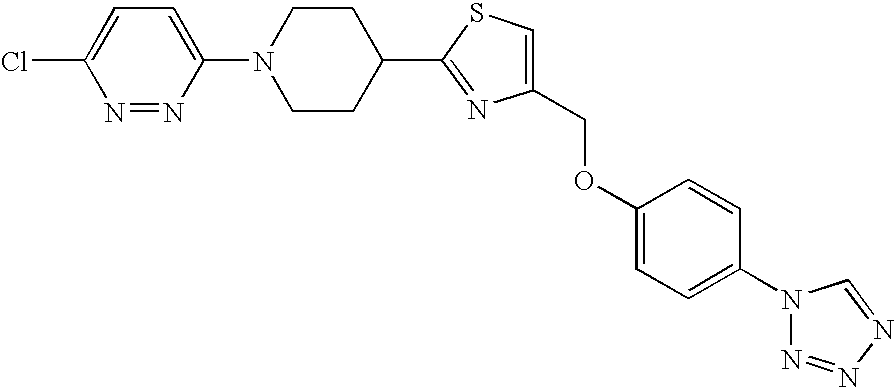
C1(COC2=CC=C(N3N=NN=C3)C=C2)=CSC(C2CCN(C3=CC=C(Cl)N=N3)CC2)=N1
